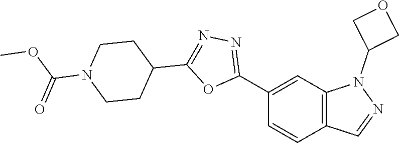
C1(C2=NN=C(C3CCN(C(=O)OC)CC3)O2)=CC2=C(C=C1)C=NN2C1COC1
